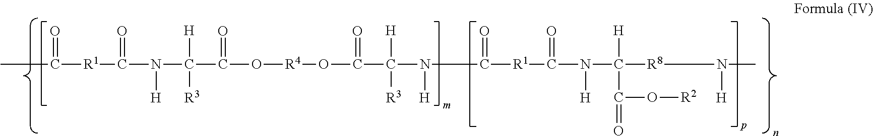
CC([R1]C(N(C(C(O[R4]OC(C(N(C([R1]C(N(C([R8]N([H])C)([H])C(=O)O[R2])[H])=O)=O)[H])([H])[R3])=O)=O)([H])[R3])[H])=O)=O
